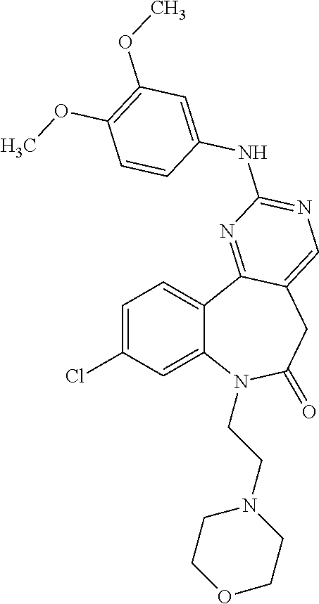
C12=CC(Cl)=CC=C1C1=NC(NC3=CC(OC)=C(OC)C=C3)=NC=C1CC(=O)N2CCN1CCOCC1
